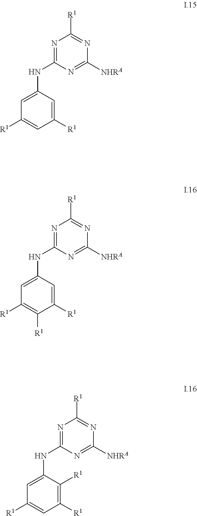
N1=C(NC2=CC([R1])=CC([R1])=C2)N=C([NHRA])N=C1[R1].N1=C(NC2=CC([R1])=C([R1])C([R1])=C2)N=C([NHRA])N=C1[R1].N1=C(NC2=CC([R1])=CC([R1])=C2[R1])N=C([NHRA])N=C1[R1]
